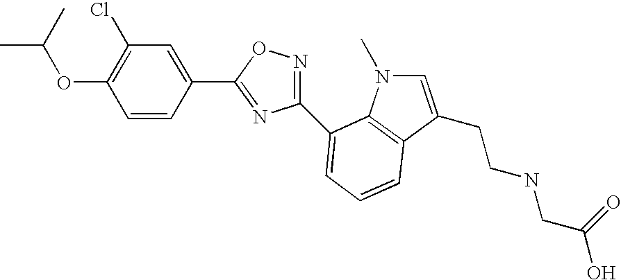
N1=C(C2=CC(Cl)=C(OC(C)C)C=C2)ON=C1C1=CC=CC2=C1N(C)C=C2CCNCC(O)=O
